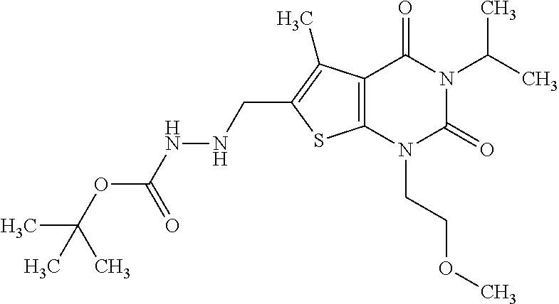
C12=C(N(CCOC)C(=O)N(C(C)C)C1=O)SC(CNNC(=O)OC(C)(C)C)=C2C
